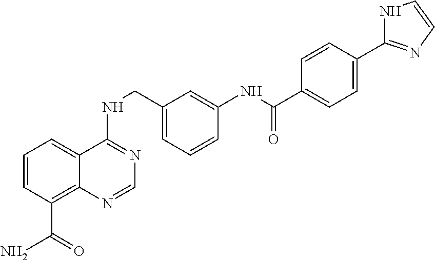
C1=CC(C(N)=O)=C2C(=C1)C(NCC1=CC=CC(NC(=O)C3=CC=C(C4=NC=CN4)C=C3)=C1)=NC=N2
